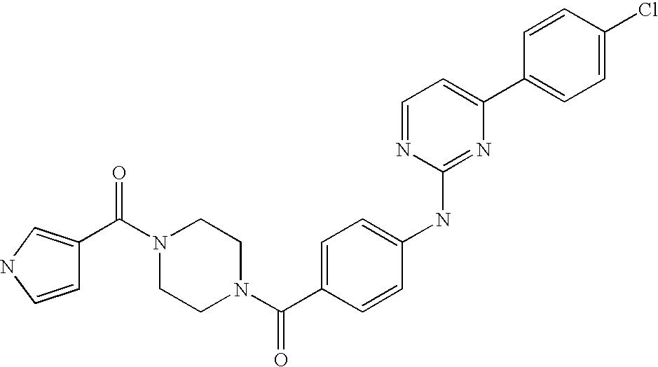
C(N1CCN(C(C2=CC=C(NC3=NC(C4=CC=C(Cl)C=C4)=CC=N3)C=C2)=O)CC1)(=O)C1=CNC=C1
